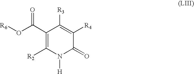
C1(C(O[R6])=O)=C([R2])N([H])C(=O)C([R4])=C1[R3]
